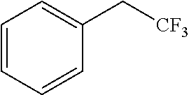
C1=CC=CC(C[CF3])=C1
